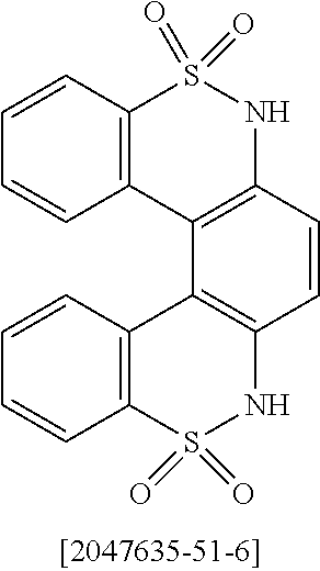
C12=C(C=CC=C1)S(=O)(=O)NC1=C2C2=C(C=C1)NS(=O)(=O)C1=C2C=CC=C1
